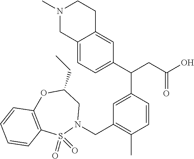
C12=CC=C(C(CC(=O)O)C3=CC(CN4CC(CC)OC5=C(S4(=O)=O)C=CC=C5)=C(C)C=C3)C=C1CCN(C)C2
